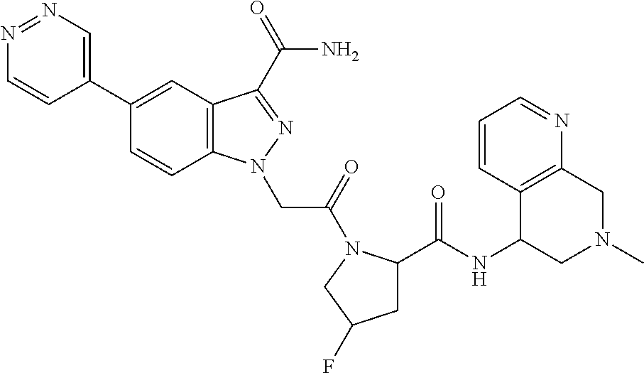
N1=NC=C(C2=CC3=C(C=C2)N(CC(=O)N2C(C(NC4CN(C)CC5=C4C=CC=N5)=O)CC(F)C2)N=C3C(N)=O)C=C1
